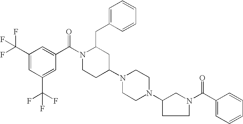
C1(CC2N(C(C3=CC(C(F)(F)F)=CC(C(F)(F)F)=C3)=O)CCC(N3CCN(C4CCN(C(C5=CC=CC=C5)=O)C4)CC3)C2)=CC=CC=C1
